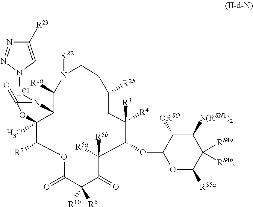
C1([R1a])C2C(C)(C([R7])OC(=O)C([R10])([R6])C(=O)C([R5a])([R5b])C(OC3OC([RS5a])C([RS4a])([RS4b])C([N(RSN1)2])C3[ORSO])C([R4])([R3])CC([R2b])CCN1[RZ2])OC(=O)N2[LC1]N1C=C([R23])N=N1
